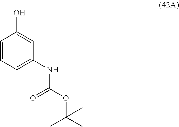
C1=CC=C(NC(=O)OC(C)(C)C)C=C1O
